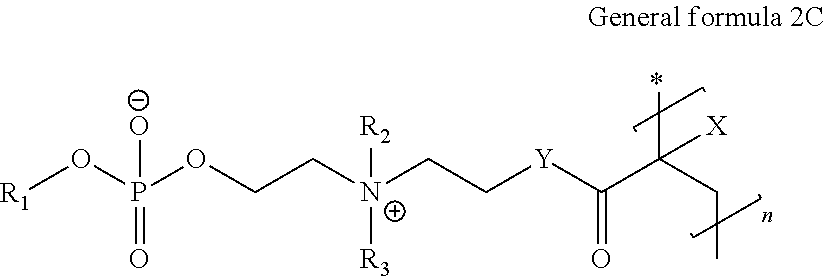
[R1]OP(OCC[N+](CC[Y]C(C([X])(C)CC)=O)([R2])[R3])([O-])=O
